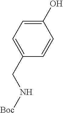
C1=CC(CN[Boc])=CC=C1O
